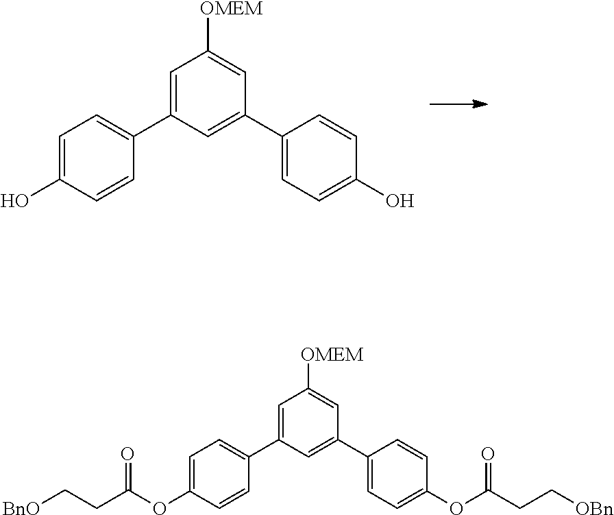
[OMEM]C1=CC(C2=CC=C(O)C=C2)=CC(C2=CC=C(O)C=C2)=C1.[OMEM]C1=CC(C2=CC=C(OC(CC[OBn])=O)C=C2)=CC(C2=CC=C(OC(CC[BnO])=O)C=C2)=C1
